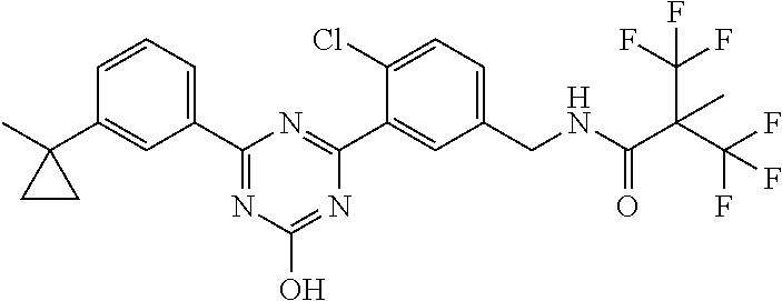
C1(CNC(C(C(F)(F)F)(C)C(F)(F)F)=O)=CC=C(Cl)C(C2=NC(C3=CC=CC(C4(C)CC4)=C3)=NC(O)=N2)=C1
